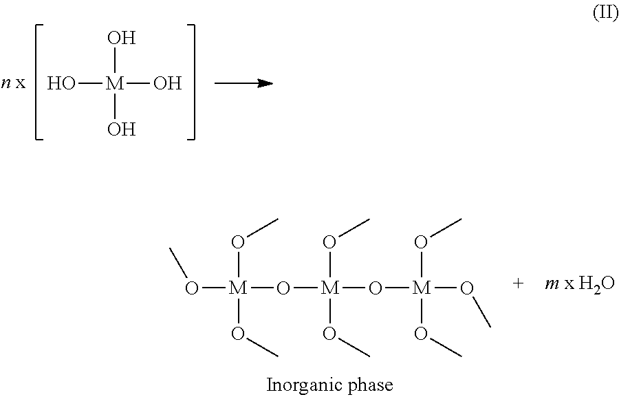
O([M](O[M](O[M](OC)(OC)OC)(OC)OC)(OC)OC)C.O[M](O)(O)O
